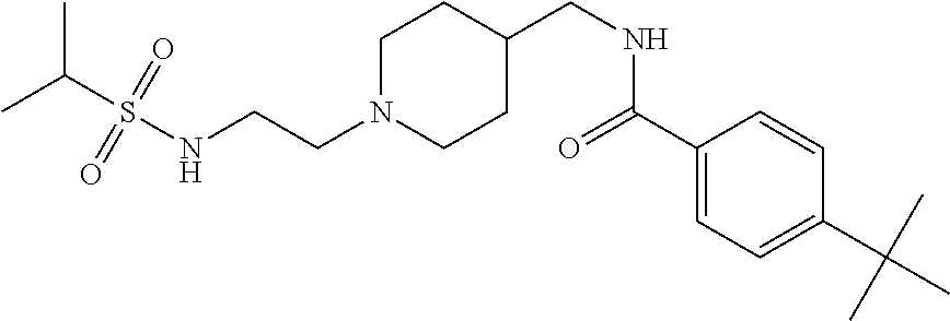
C(CN1CCC(CNC(C2=CC=C(C(C)(C)C)C=C2)=O)CC1)NS(C(C)C)(=O)=O
